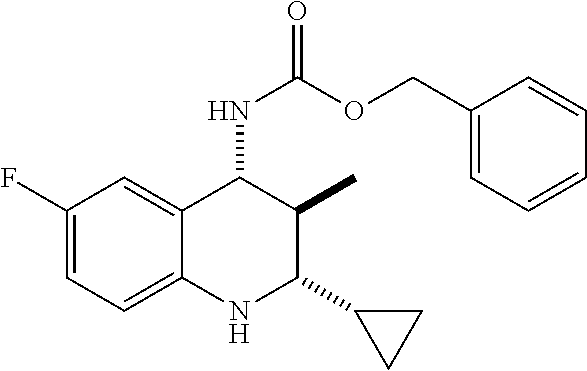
C1(F)=CC=C2C(=C1)C(NC(=O)OCC1=CC=CC=C1)C(C)C(C1CC1)N2
